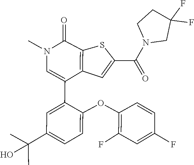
C1(F)=C(OC2=CC=C(C(C)(C)O)C=C2C2=CN(C)C(=O)C3=C2C=C(C(N2CC(F)(F)CC2)=O)S3)C=CC(F)=C1
